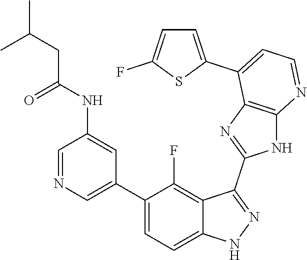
C1=NC=C(C2=CC=C3C(=C2F)C(C2=NC4=C(N2)N=CC=C4C2=CC=C(F)S2)=NN3)C=C1NC(=O)CC(C)C
